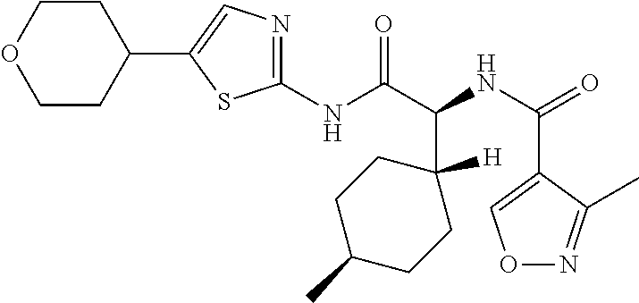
N(C(C1([H])CCC(C)CC1)C(=O)NC1=NC=C(C2CCOCC2)S1)C(=O)C1=CON=C1C
